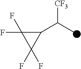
C1(C(C)[CF3])C(F)(F)C1(F)F
